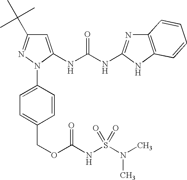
C1=C(NC(NC2=NC3=C(N2)C=CC=C3)=O)N(C2=CC=C(COC(NS(N(C)C)(=O)=O)=O)C=C2)N=C1C(C)(C)C
